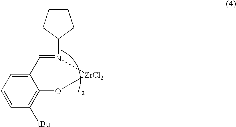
C12=CC=CC([tBu])=C1O[ZrCl2]N(C1CCCC1)=C2
